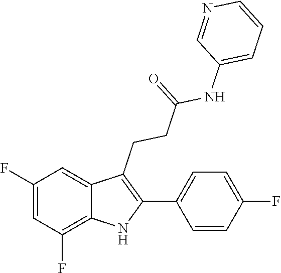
C1(NC(CCC2=C(C3=CC=C(F)C=C3)NC3=C(F)C=C(F)C=C23)=O)=CC=CN=C1
